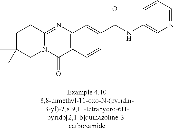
N12C(=NC3=C(C1=O)C=CC(C(NC1=CN=CC=C1)=O)=C3)CCC(C)(C)C2
